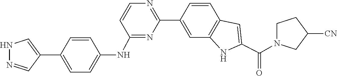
C1=CC2=C(C=C1C1=NC=CC(NC3=CC=C(C4=CNN=C4)C=C3)=N1)NC(C(=O)N1CCC([CN])C1)=C2
